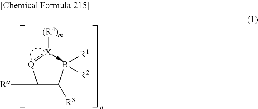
[X][(R4)m].cc.C(C(B([R2])[R1])[R3])([Q])[Ra]
